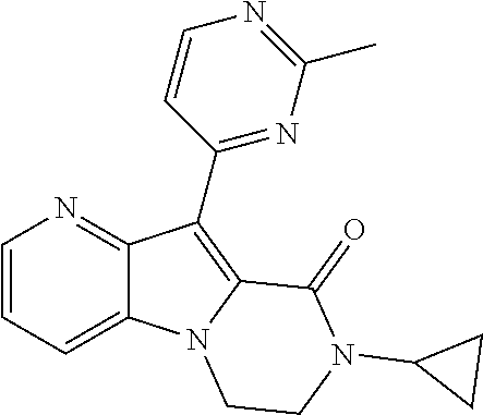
C12=CC=CN=C1C(C1=NC(C)=NC=C1)=C1N2CCN(C2CC2)C1=O
